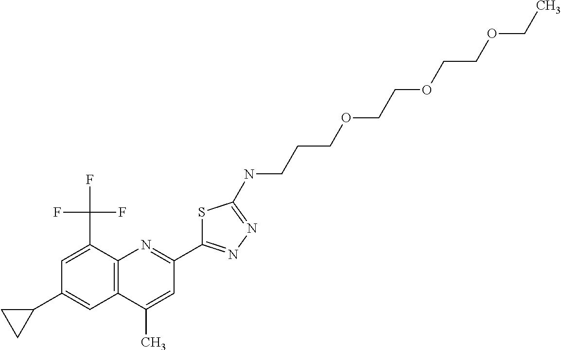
C1(C)=CC(C2=NN=C(NCCCOCCOCCOCC)S2)=NC2=C1C=C(C1CC1)C=C2C(F)(F)F
